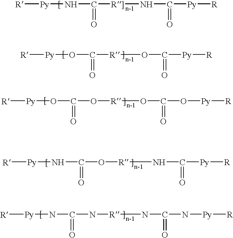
[R][Py]NC(=O)[R]]NC([Py][R])=O.[R][Py]OC(=O)[R]OC(=O)[Py][R].[R][Py]OC(O[R]OC(=O)O[Py][R])=O.[R][Py]NC(=O)O[R]NC([Py][R])=O.[R][Py]NC(=O)N[R]NC(N[Py][R])=O
